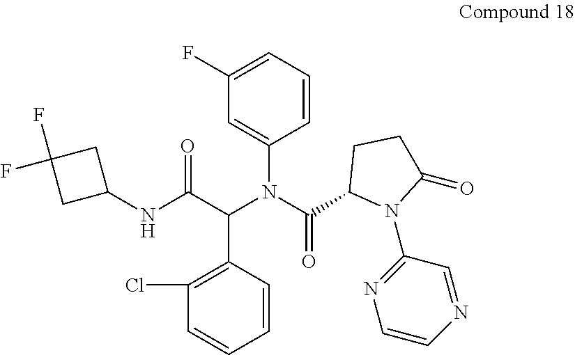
C1(F)=CC=CC(N(C(C2N(C3=NC=CN=C3)C(=O)CC2)=O)C(C(NC2CC(F)(F)C2)=O)C2=C(Cl)C=CC=C2)=C1
